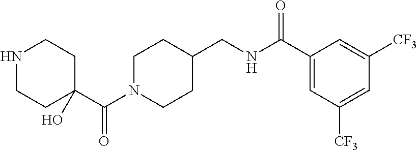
C(N1CCC(CNC(C2=CC([CF3])=CC([CF3])=C2)=O)CC1)(C1(O)CCNCC1)=O
